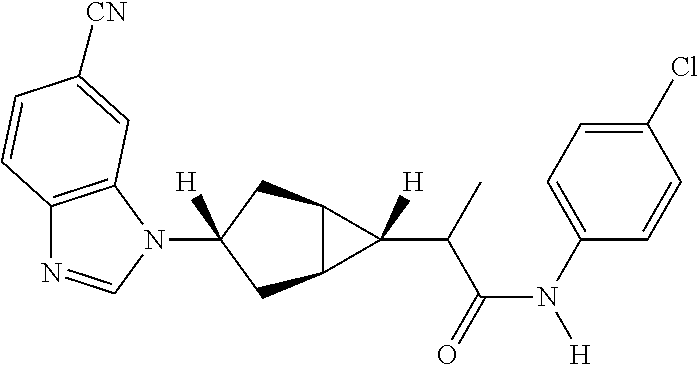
C12=C(N(C3([H])CC4C(C3)C4(C(C(N([H])C3=CC=C(Cl)C=C3)=O)C)[H])C=N1)C=C([CN])C=C2
